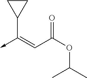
C(C(OC(C)C)=O)=C(->C)C1CC1
